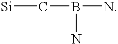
C(B(N)N)[Si]
